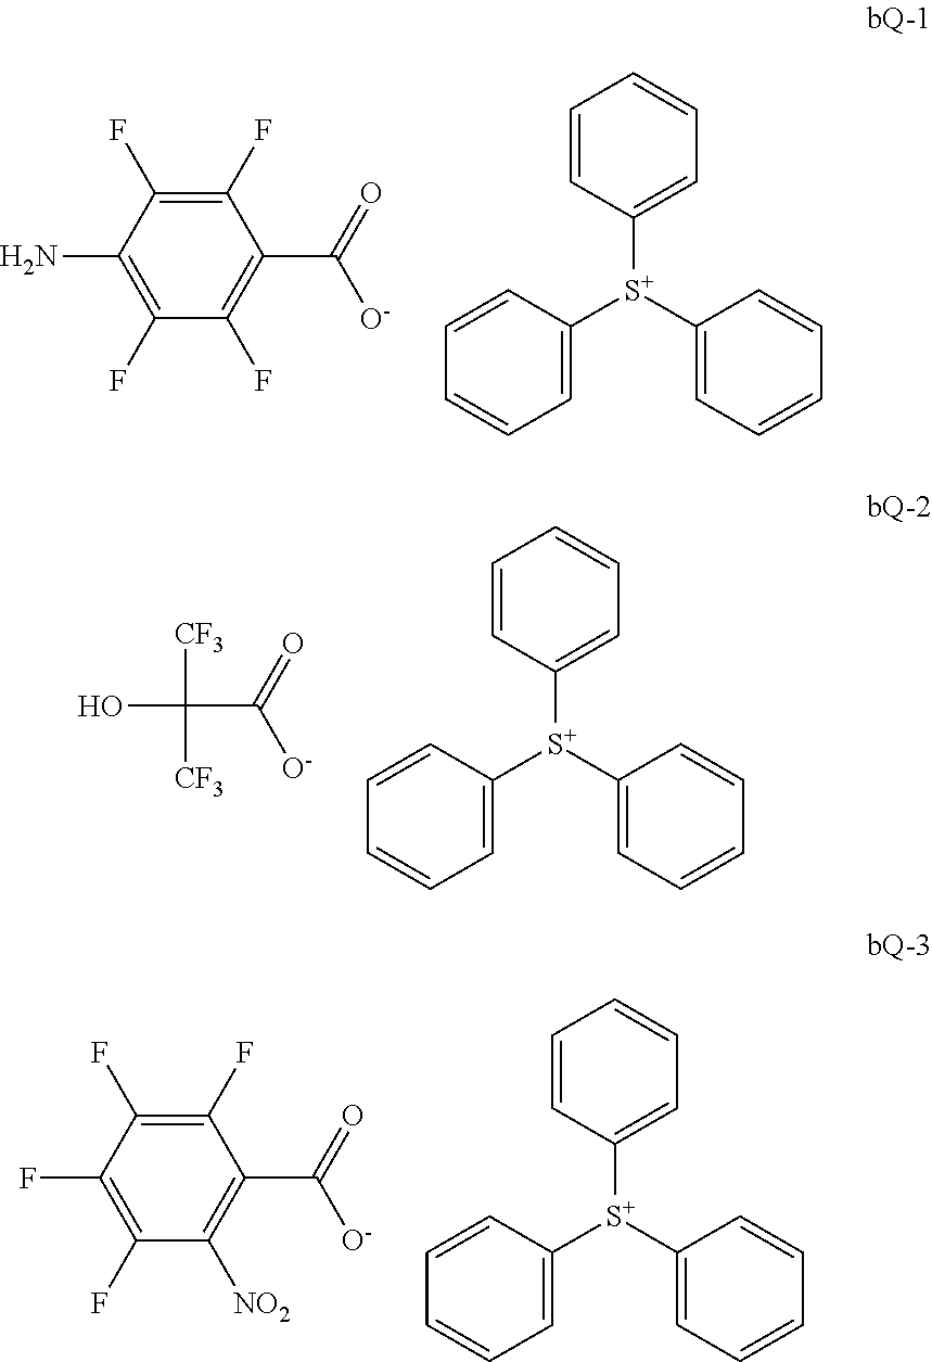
[S+](C1=CC=CC=C1)(C1=CC=CC=C1)C1=CC=CC=C1.C1(F)=C(F)C(N)=C(F)C(F)=C1C(=O)[O-].[S+](C1=CC=CC=C1)(C1=CC=CC=C1)C1=CC=CC=C1.C(C(=O)[O-])(O)([CF3])[CF3].[S+](C1=CC=CC=C1)(C1=CC=CC=C1)C1=CC=CC=C1.C1(F)=C(F)C(F)=C(F)C([NO2])=C1C(=O)[O-]
